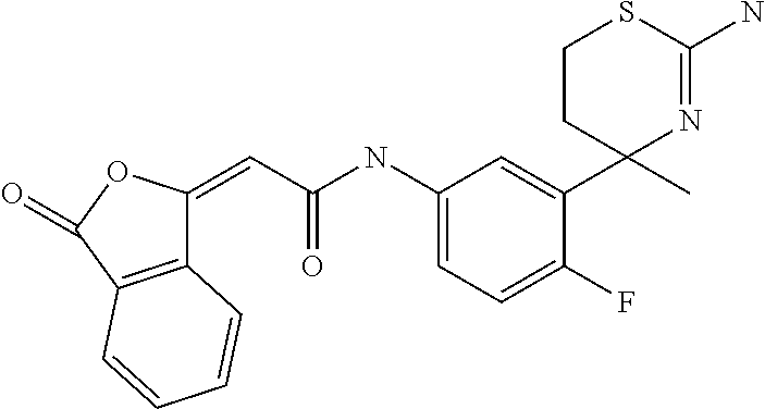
C(C(NC1=CC=C(F)C(C2(C)N=C(N)SCC2)=C1)=O)=C1C2=C(C(=O)O1)C=CC=C2
